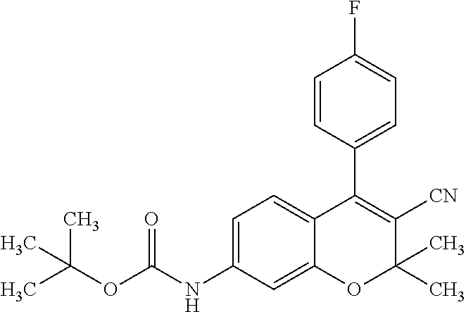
C1=C(NC(OC(C)(C)C)=O)C=C2C(=C1)C(C1=CC=C(F)C=C1)=C([CN])C(C)(C)O2
